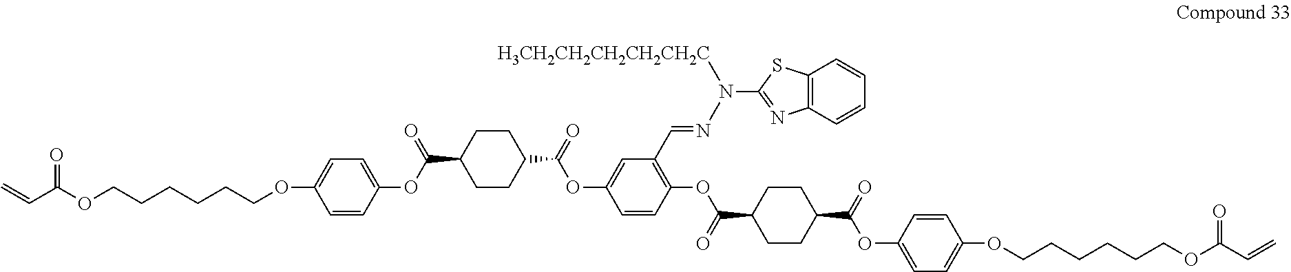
C=CC(OCCCCCCOC1=CC=C(OC(=O)C2CCC(C(=O)OC3=CC(C=NN([H3CH2CH2CH2CH2CH2C])C4=NC5=C(S4)C=CC=C5)=C(OC(=O)C4CCC(C(=O)OC5=CC=C(OCCCCCCOC(C=C)=O)C=C5)CC4)C=C3)CC2)C=C1)=O
